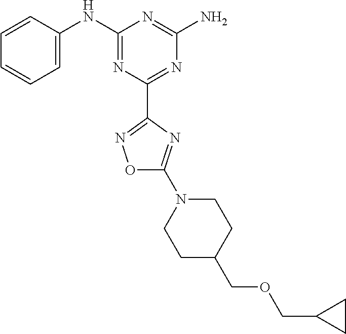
C1=CC(NC2=NC(C3=NOC(N4CCC(COCC5CC5)CC4)=N3)=NC(N)=N2)=CC=C1
